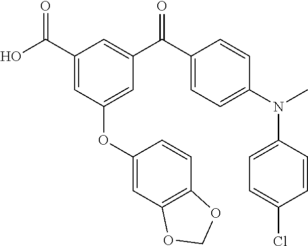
C1(C(O)=O)=CC(OC2=CC3=C(C=C2)OCO3)=CC(C(C2=CC=C(N(C)C3=CC=C(Cl)C=C3)C=C2)=O)=C1
